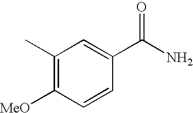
C1(C)=C([MeO])C=CC(C(N)=O)=C1
